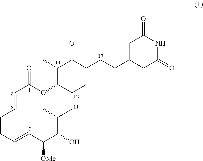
C1CC=CC([OMe])C(O)C(C)C=C(C)C(C(C(CCCC2CC(=O)NC(=O)C2)=O)C)OC(=O)C=C1
